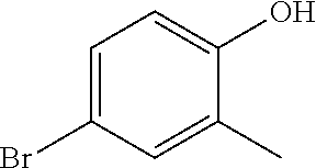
C1=C(Br)C=C(C)C(O)=C1
